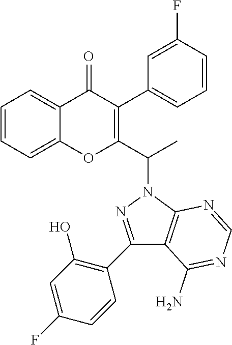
C1=CC=C2C(=C1)OC(C(N1N=C(C3=C(O)C=C(F)C=C3)C3=C1N=CN=C3N)C)=C(C1=CC=CC(F)=C1)C2=O
